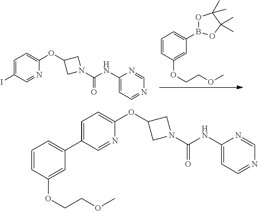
C1=C(I)C=NC(OC2CN(C(NC3=CC=NC=N3)=O)C2)=C1.C1=CC(OCCOC)=CC(B2OC(C)(C)C(C)(C)O2)=C1.C1=C(C2=CC=CC(OCCOC)=C2)C=NC(OC2CN(C(NC3=CC=NC=N3)=O)C2)=C1
